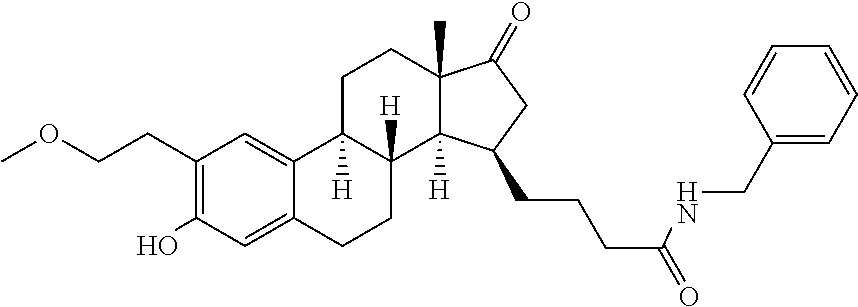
C1(CCOC)=C(O)C=C2C(=C1)C1([H])C([H])(CC2)C2([H])C(C)(CC1)C(=O)CC2CCCC(=O)NCC1=CC=CC=C1
